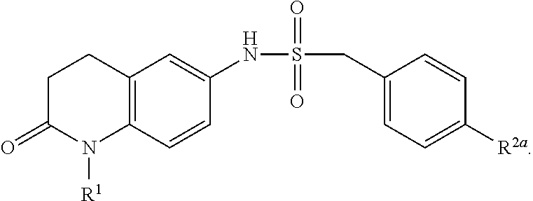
C1(=O)N([R1])C2=C(CC1)C=C(NS(CC1=CC=C([R2a])C=C1)(=O)=O)C=C2
